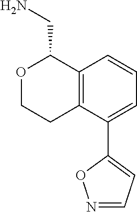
C12=C(C(C3=CC=NO3)=CC=C1)CCOC2CN
